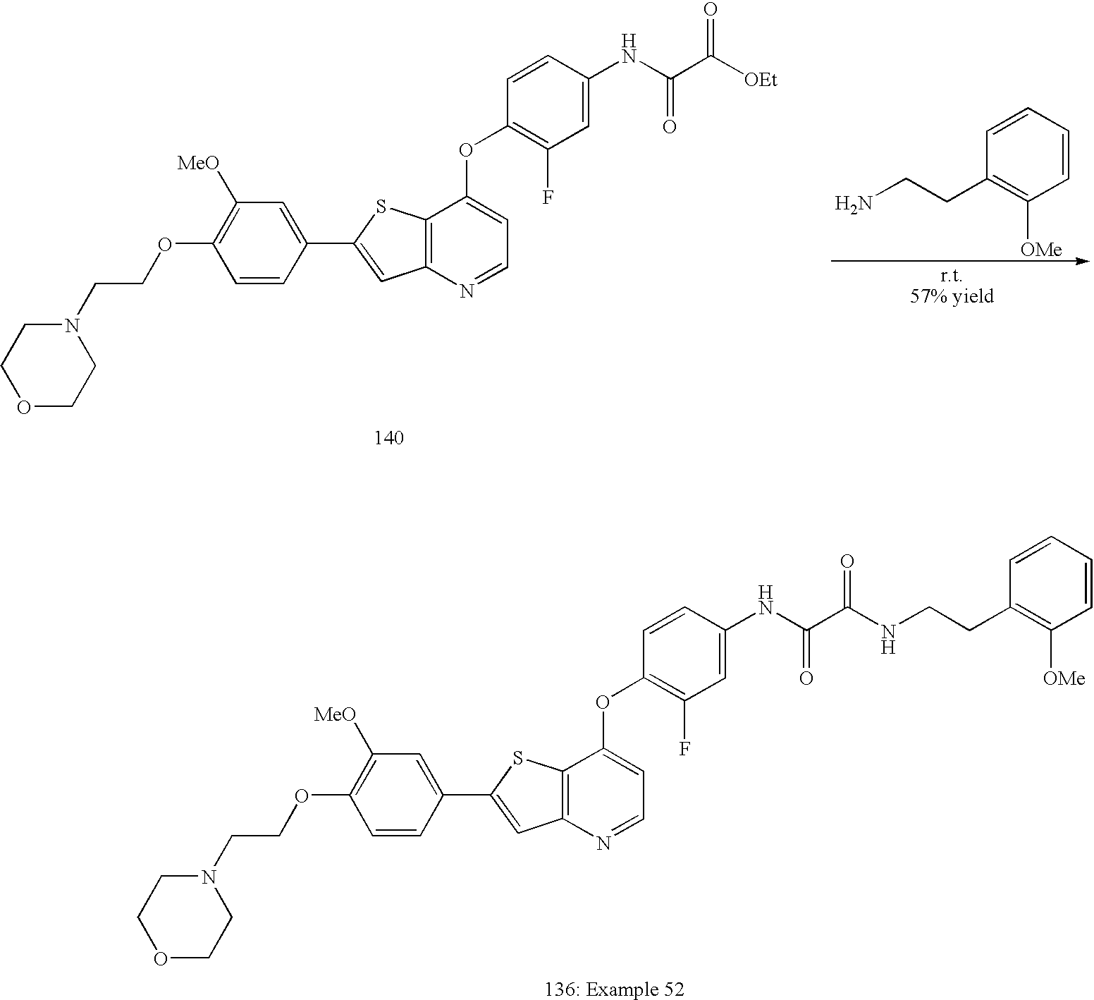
C1(CCNC(C(NC2=CC(F)=C(OC3=CC=NC4=C3SC(C3=CC([MeO])=C(OCCN5CCOCC5)C=C3)=C4)C=C2)=O)=O)=C([OMe])C=CC=C1.C1=CC=CC(CCN)=C1[OMe].[OEt]C(C(NC1=CC(F)=C(OC2=CC=NC3=C2SC(C2=CC([MeO])=C(OCCN4CCOCC4)C=C2)=C3)C=C1)=O)=O
